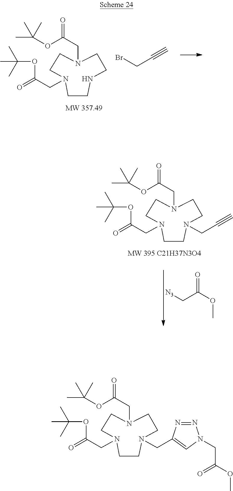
C1N(CC(OC(C)(C)C)=O)CCNCCN(CC(OC(C)(C)C)=O)C1.BrCC#C.C1N(CC(OC(C)(C)C)=O)CCN(CC#C)CCN(CC(OC(C)(C)C)=O)C1.[N3]CC(OC)=O.C1N(CC(OC(C)(C)C)=O)CCN(CC2=CN(CC(OC)=O)N=N2)CCN(CC(OC(C)(C)C)=O)C1
